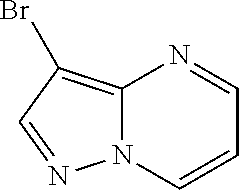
N12C(=C(Br)C=N1)N=CC=C2
